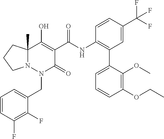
C1=CC(F)=C(F)C(CN2C(=O)C(C(=O)NC3=C(C4=CC=CC(OCC)=C4OC)C=C(C(F)(F)F)C=C3)=C(O)C3(C)N2CCC3)=C1
